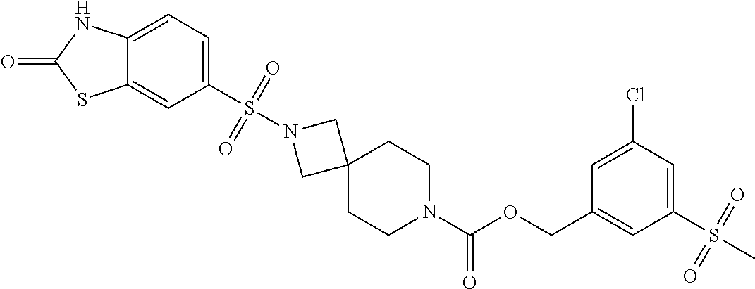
C1(S(N2CC3(C2)CCN(C(OCC2=CC(S(C)(=O)=O)=CC(Cl)=C2)=O)CC3)(=O)=O)=CC=C2C(=C1)SC(=O)N2
